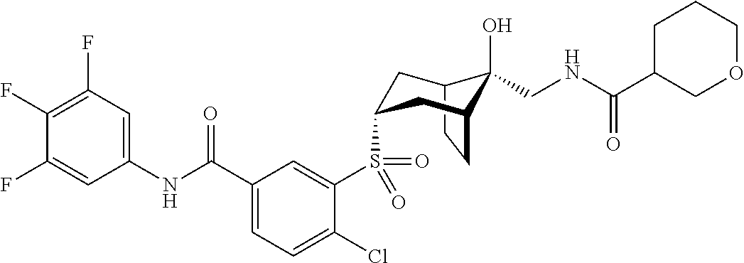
C1(F)=C(F)C=C(NC(C2=CC=C(Cl)C(S(=O)(=O)C3CC4C(O)(CNC(=O)C5COCCC5)C(CC4)C3)=C2)=O)C=C1F
